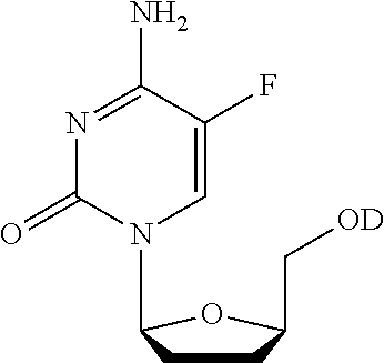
C1CC(N2C=C(F)C(N)=NC2=O)OC1C[OD]
